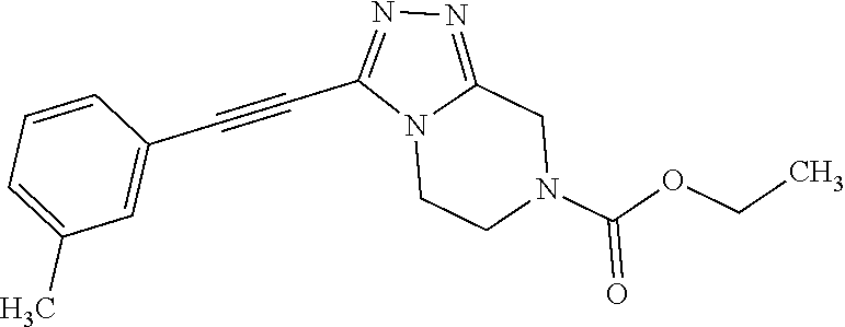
N12CCN(C(OCC)=O)CC1=NN=C2C#CC1=CC(C)=CC=C1
